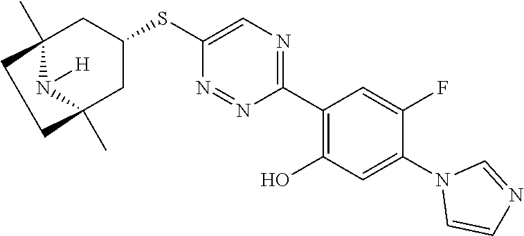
C1(C2=C(O)C=C(N3C=CN=C3)C(F)=C2)=NC=C(SC2CC3(C)N([H])C(C)(C2)CC3)N=N1
